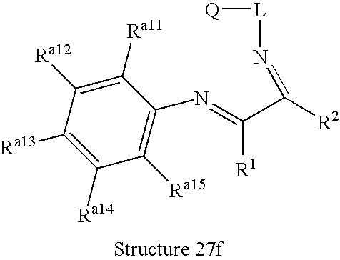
C1([Ra15])=C(N=C(C([R2])=N[L][Q])[R1])C([Ra11])=C([Ra12])C([Ra13])=C1[Ra14]
